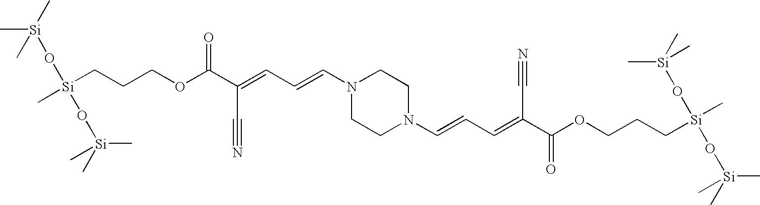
C1N(C=CC=C(C(OCCC[Si](C)(O[Si](C)(C)C)O[Si](C)(C)C)=O)C#N)CCN(C=CC=C(C(OCCC[Si](C)(O[Si](C)(C)C)O[Si](C)(C)C)=O)C#N)C1
